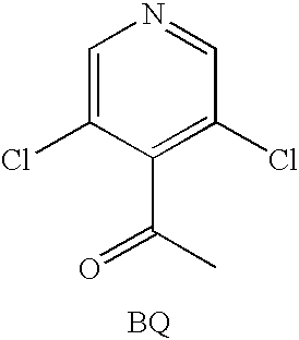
C1=C(Cl)C(C(C)=O)=C(Cl)C=N1.[BQ]
